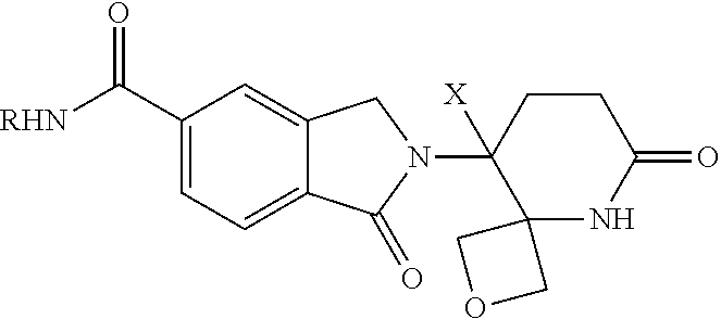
C1(C([RHN])=O)=CC=C2C(=C1)CN(C1([X])C3(NC(=O)CC1)COC3)C2=O
